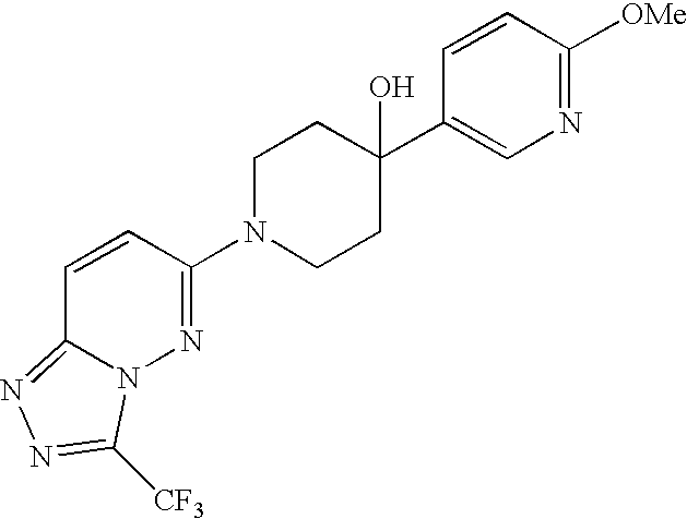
C1N(C2=NN3C(=NN=C3[CF3])C=C2)CCC(C2=CN=C([OMe])C=C2)(O)C1
